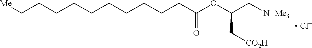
[Me]CCCCCCCCCCC(OC(C[N+Me3])C[CO2H])=O.[ Cl-]
